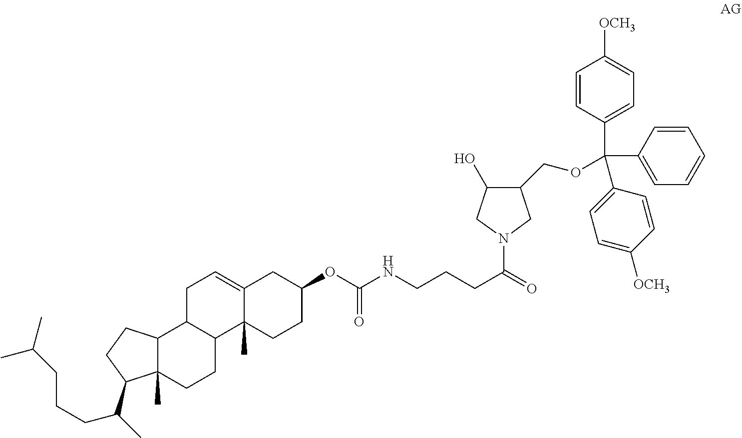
C12C(C)(CCC3C1CC=C1C3(C)CCC(OC(NCCCC(=O)N3CC(COC(C4=CC=CC=C4)(C4=CC=C([OCH3])C=C4)C4=CC=C([OCH3])C=C4)C(O)C3)=O)C1)C(C(C)CCCC(C)C)CC2
